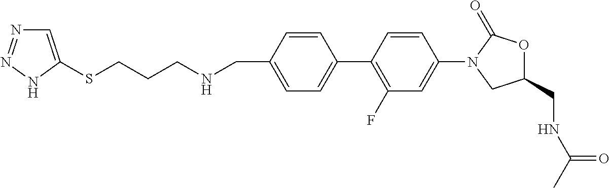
C(C1=CC=C(C2=C(F)C=C(N3CC(CNC(C)=O)OC3=O)C=C2)C=C1)NCCCSC1=CN=NN1
